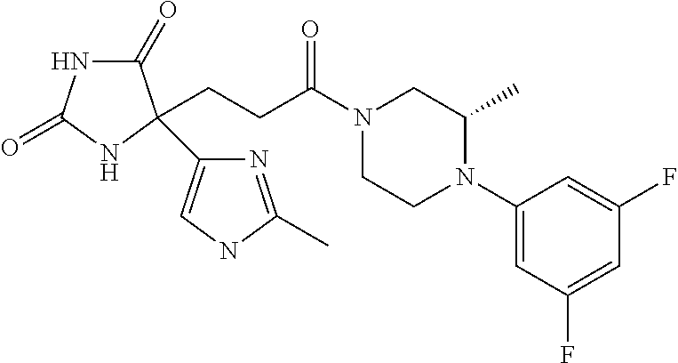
C1(=O)NC(=O)NC1(CCC(N1CCN(C2=CC(F)=CC(F)=C2)C(C)C1)=O)C1=CNC(C)=N1
